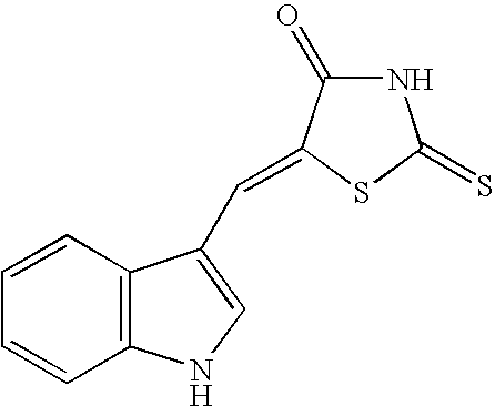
C1=CC=CC2=C1C(C=C1C(=O)NC(=S)S1)=CN2
